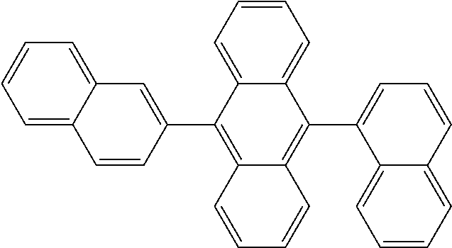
C1=CC2=C(C3=CC4=CC=CC=C4C=C3)C3=CC=CC=C3C(C3=CC=CC4=CC=CC=C34)=C2C=C1
